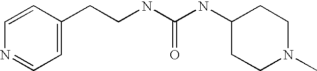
C1=C(CCNC(NC2CCN(C)CC2)=O)C=CN=C1
